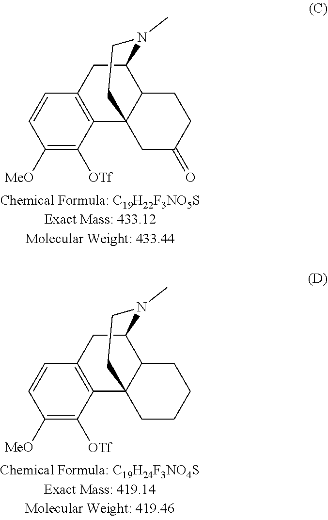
C1=CC([MeO])=C([OTf])C2=C1CC1C3C2(CCN1C)CC(=O)CC3.C1=CC([MeO])=C([OTf])C2=C1CC1C3C2(CCN1C)CCCC3
